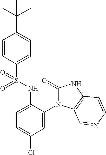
C1=CC(S(NC2=CC=C(Cl)C=C2N2C(=O)NC3=C2C=NC=C3)(=O)=O)=CC=C1C(C)(C)C
